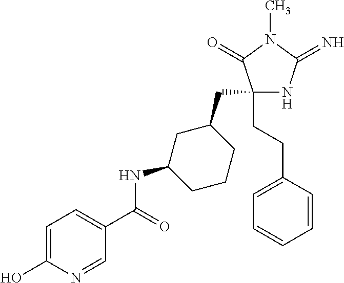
C1(CC2CC(NC(=O)C3=CC=C(O)N=C3)CCC2)(CCC2=CC=CC=C2)NC(=N)N(C)C1=O
